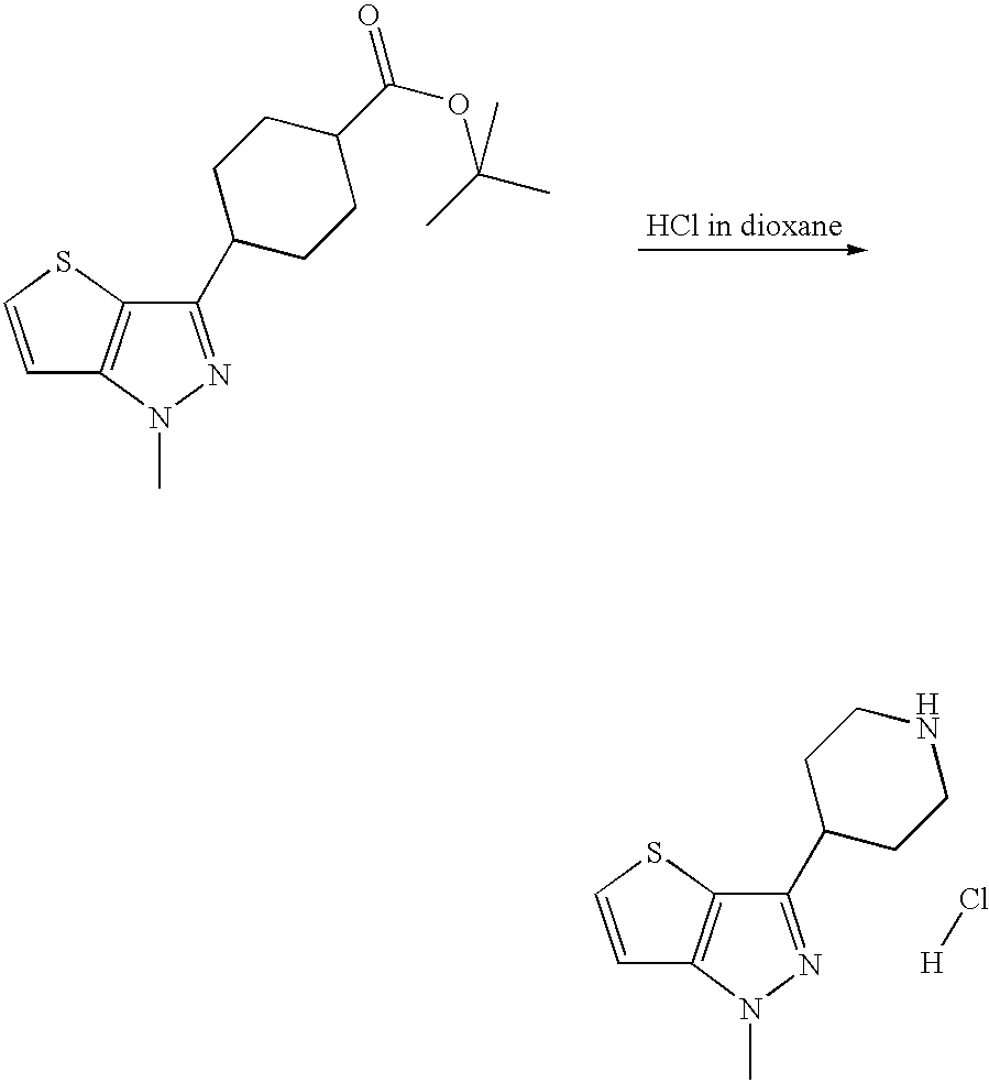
C1=CSC2=C1N(C)N=C2C1CCC(C(OC(C)(C)C)=O)CC1.C1=CSC2=C1N(C)N=C2C1CCNCC1.Cl[H]
